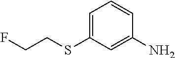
C1=C(SCCF)C=C(N)C=C1
